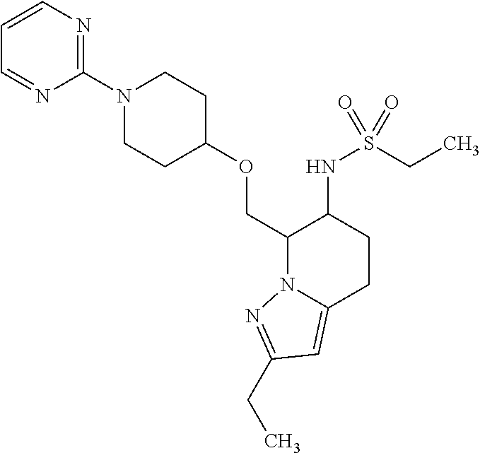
C(C1N2C(=CC(CC)=N2)CCC1NS(CC)(=O)=O)OC1CCN(C2=NC=CC=N2)CC1
